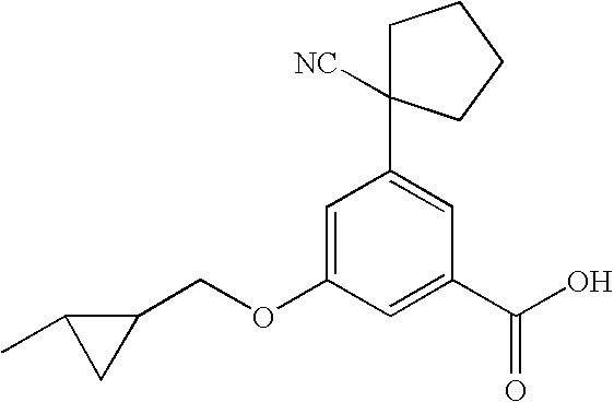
O(C1=CC(C2([NC])CCCC2)=CC(C(O)=O)=C1)CC1C(C)C1
